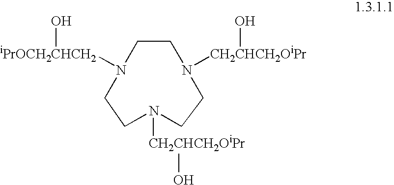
C1CN([CH2CHCH2OiPr]O)CCN([CH2CHCH2OiPr]O)CCN1[iPrOCH2CHCH2]O
